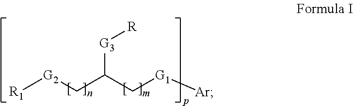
[R1][G2]CC(C[G1][Ar])[G3][R]
